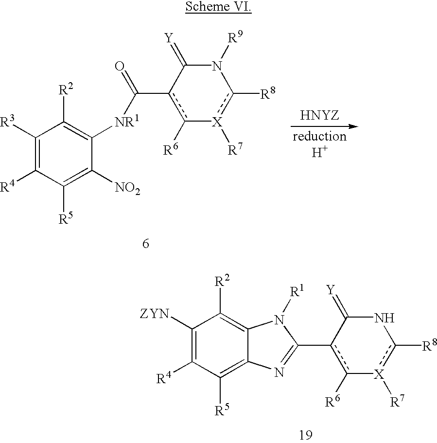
c1(C2=NC3=C([R5])C([R4])=C([ZYN])C([R2])=C3N2[R1])c([R6])-[X]([R7])c([R8])NC1=[Y].[reductionH+].c1([R6])c(C([NR1]C2=C([R2])C([R3])=C([R4])C([R5])=C2[NO2])=O)C(=[Y])N([R9])c([R8])[X]-1[R7]
